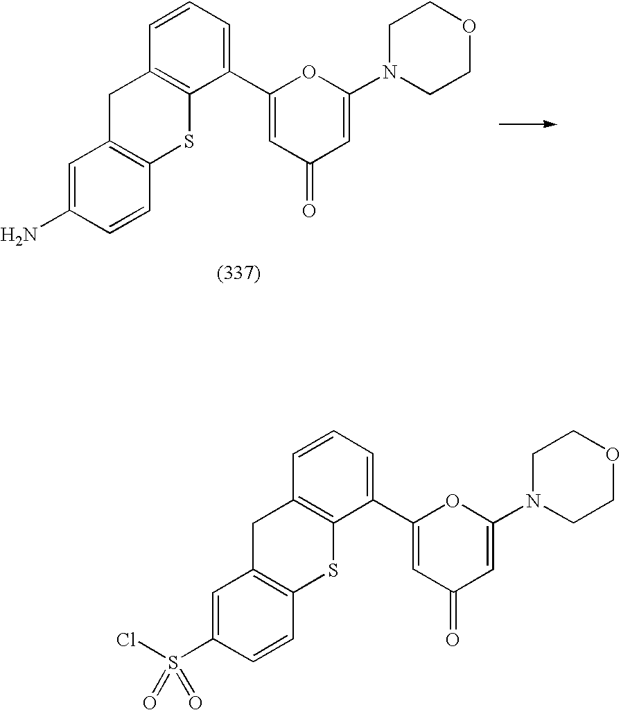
C1=C(S(Cl)(=O)=O)C=CC2=C1CC1=C(S2)C(C2=CC(=O)C=C(N3CCOCC3)O2)=CC=C1.C1=C(N)C=CC2=C1CC1=C(S2)C(C2=CC(=O)C=C(N3CCOCC3)O2)=CC=C1
